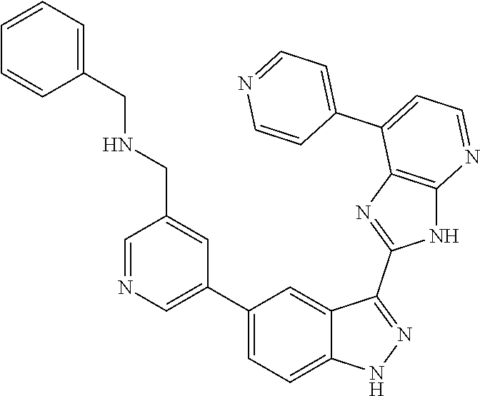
C1=NC=C(C2=CC=C3C(=C2)C(C2=NC4=C(N2)N=CC=C4C2=CC=NC=C2)=NN3)C=C1CNCC1=CC=CC=C1
